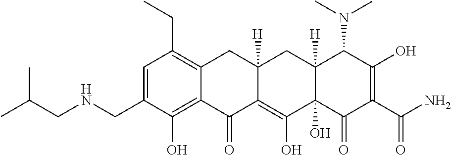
CCC1=C2C(=C(O)C(CNCC(C)C)=C1)C(=O)C1=C(O)C3(O)C([H])(CC1([H])C2)C(N(C)C)C(O)=C(C(N)=O)C3=O
